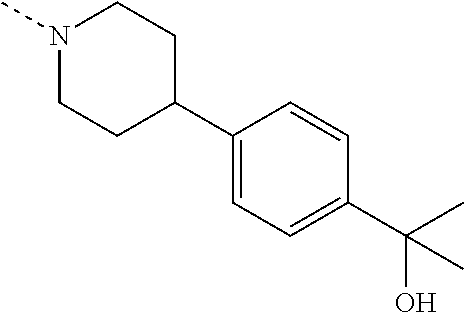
C1(C2CCN(C)CC2)=CC=C(C(O)(C)C)C=C1
